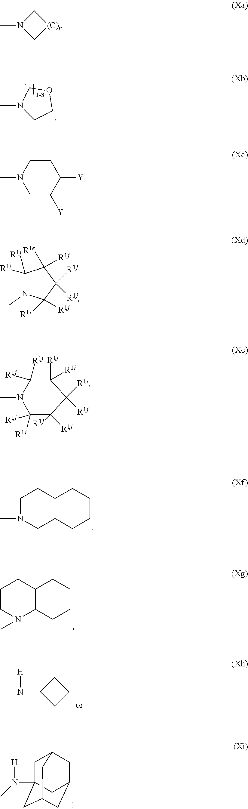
N1(C)CCOC1.C1N(C)CC2C(C1)CCCC2.C1CN(C)C2C(C1)CCCC2.CN([H])C1CCC1.C1C2(N([H])C)CC3CC(CC1C3)C2.C1N(C)C[(C)t]1.C1CN(C)CC([Y])C1[Y].C1([R1j])([R1j])N(C)C([R1j])([R1j])C([R1j])([R1j])C1([R1e])[R1j].C1([R1j])([R1j])C([R1j])([R1j])N(C)C([R1j])([R1j])C([R1j])([R1j])C1([R1j])[R1j]
